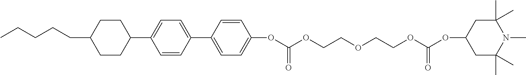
C1(C2CCC(CCCCC)CC2)=CC=C(C2=CC=C(OC(OCCOCCOC(=O)OC3CC(C)(C)N(C)C(C)(C)C3)=O)C=C2)C=C1
